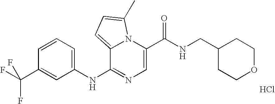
C1=C(C(NCC2CCOCC2)=O)N2C(=CC=C2C)C(NC2=CC=CC(C(F)(F)F)=C2)=N1.Cl
